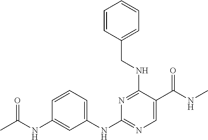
C1=CC=C(NC2=NC=C(C(NC)=O)C(NCC3=CC=CC=C3)=N2)C=C1NC(C)=O
